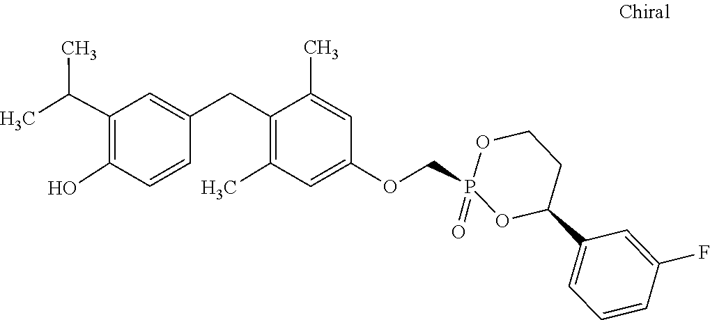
C1=C(CC2=C(C)C=C(OCP3(=O)OC(C4=CC=CC(F)=C4)CCO3)C=C2C)C=CC(O)=C1C(C)C
